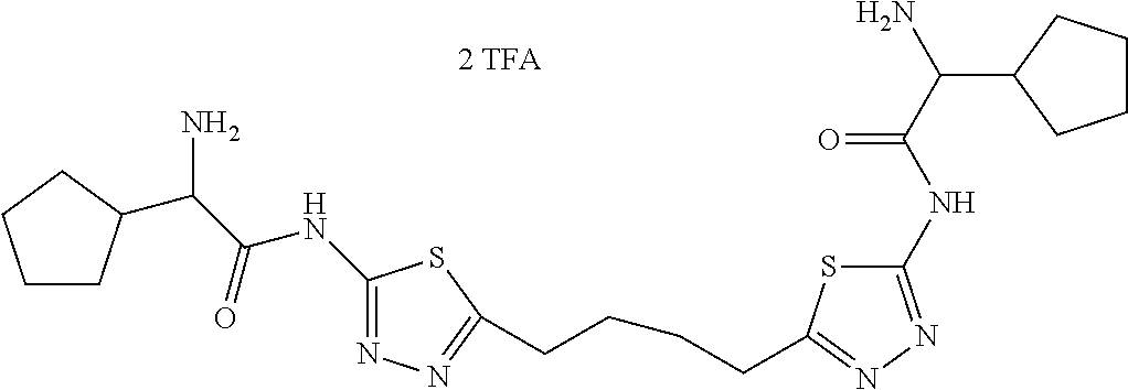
C1(NC(C(N)C2CCCC2)=O)=NN=C(CCCCC2=NN=C(NC(C(N)C3CCCC3)=O)S2)S1
